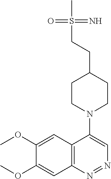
C1(OC)=CC2=C(C=C1OC)N=NC=C2N1CCC(CCS(C)(=N)=O)CC1
